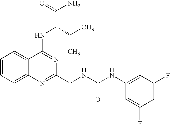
C1=CC=C2C(=C1)C(NC(C(C)C)C(N)=O)=NC(CNC(NC1=CC(F)=CC(F)=C1)=O)=N2
